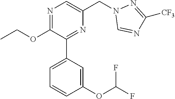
C1(OCC)=NC=C(CN2C=NC([CF3])=N2)N=C1C1=CC=CC(OC(F)F)=C1
